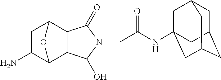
C1C2CC3CC(NC(CN4C(=O)C5C6CC(N)C(C5C4O)O6)=O)(CC1C3)C2
